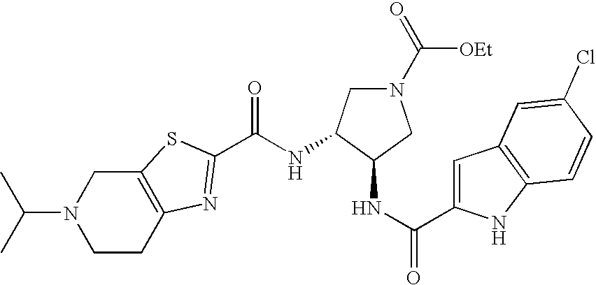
C(N1CCC2=C(C1)SC(C(NC1C(NC(=O)C3=CC4=C(N3)C=CC(Cl)=C4)CN(C(=O)[OEt])C1)=O)=N2)(C)C
